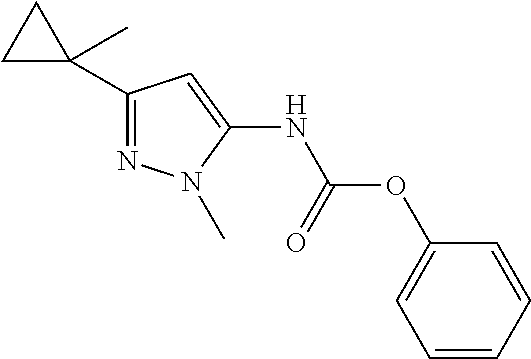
C1C(C)(C2=NN(C)C(NC(OC3=CC=CC=C3)=O)=C2)C1
